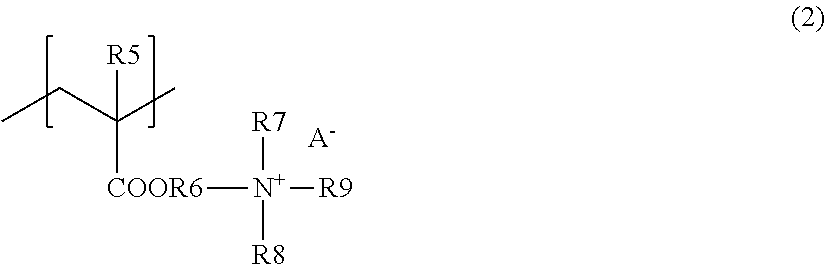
CCC(C)([R5])[COOR6][N+]([R9])([R7])[R8].[A-]
